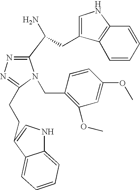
NC(CC1=CNC2=C1C=CC=C2)C1=NN=C(CCC2=CNC3=CC=CC=C32)N1CC1=C(OC)C=C(OC)C=C1
